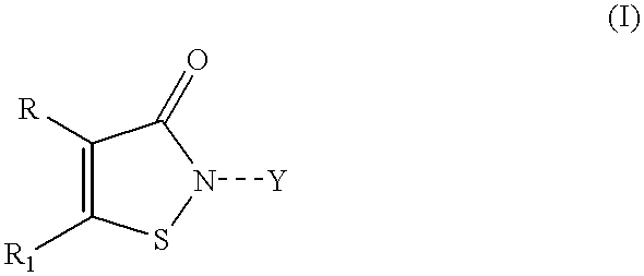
C1([R])=C([R1])SN([Y])C1=O
